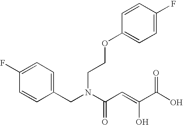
C1=C(F)C=CC(CN(C(C=C(C(O)=O)O)=O)CCOC2=CC=C(F)C=C2)=C1
